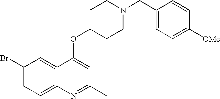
C1(Br)=CC=C2C(=C1)C(OC1CCN(CC3=CC=C([OMe])C=C3)CC1)=CC(C)=N2
